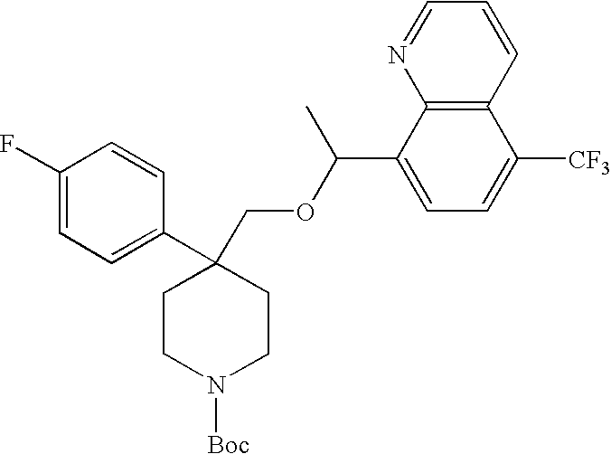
C1(F)=CC=C(C2(COC(C3=CC=C([CF3])C4=C3N=CC=C4)C)CCN([Boc])CC2)C=C1
